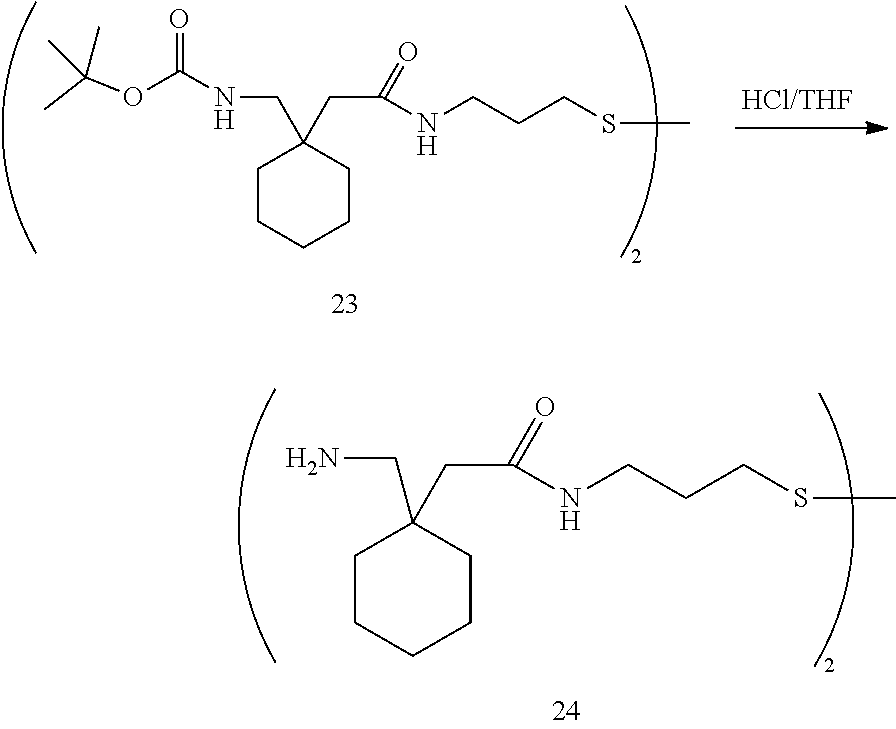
C1CCCCC1(CNC(OC(C)(C)C)=O)CC(=O)NCCCSC.C1CCCCC1(CN)CC(=O)NCCCSC
